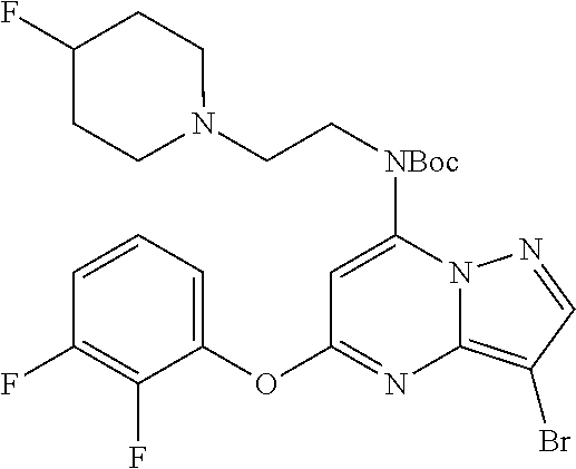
C1=C([NBoc]CCN2CCC(F)CC2)N2C(=C(Br)C=N2)N=C1OC1=CC=CC(F)=C1F
